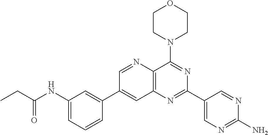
C1(NC(CC)=O)=CC=CC(C2=CC3=C(N=C2)C(N2CCOCC2)=NC(C2=CN=C(N)N=C2)=N3)=C1
